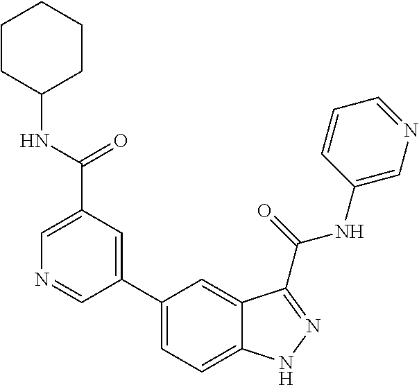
C1(C(NC2CCCCC2)=O)=CN=CC(C2=CC=C3C(=C2)C(C(NC2=CN=CC=C2)=O)=NN3)=C1
